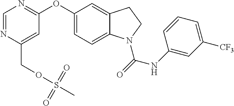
C1(OC2=NC=NC(COS(=O)(=O)C)=C2)=CC=C2C(=C1)CCN2C(NC1=CC([CF3])=CC=C1)=O
